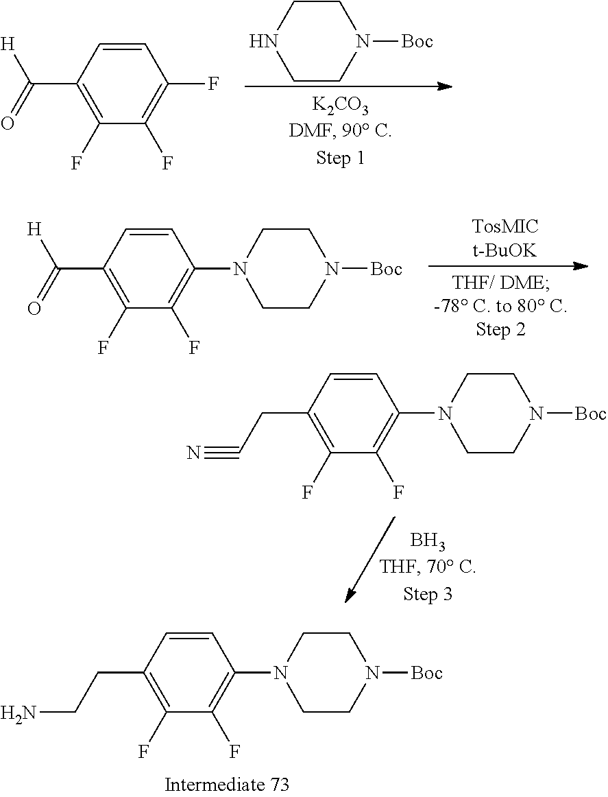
C1CN([Boc])CCN1.C1(F)=C(C(=O)[H])C=CC(F)=C1F.C1(F)=C(C(=O)[H])C=CC(N2CCN([Boc])CC2)=C1F.C1(F)=C(CC#N)C=CC(N2CCN([Boc])CC2)=C1F.C1(F)=C(CCN)C=CC(N2CCN([Boc])CC2)=C1F
